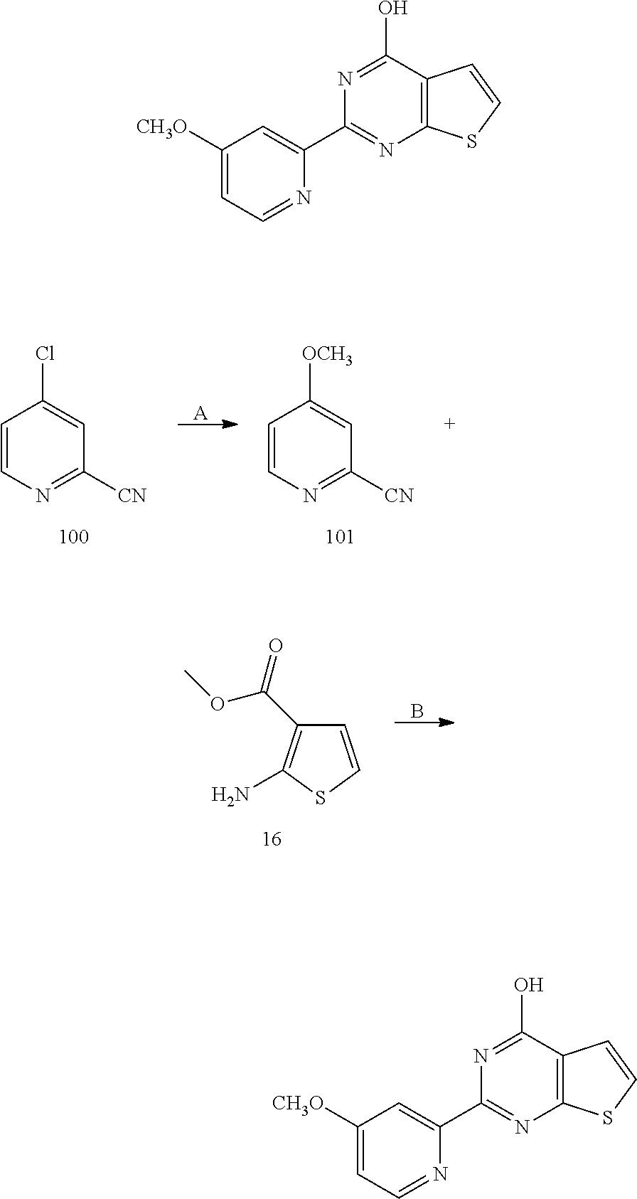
[A].C1=CN=C([CN])C=C1[OCH3].C1=CN=C([CN])C=C1Cl.B.C1=CSC(N)=C1C(=O)OC.OC1=NC(C2=CC([CH3O])=CC=N2)=NC2=C1C=CS2.OC1=NC(C2=CC([CH3O])=CC=N2)=NC2=C1C=CS2
